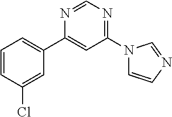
N1=CN=C(N2C=CN=C2)C=C1C1=CC=CC(Cl)=C1
